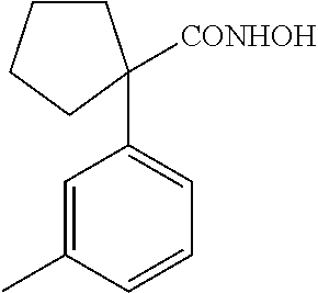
C1=C(C)C=CC=C1C1([CONHOH])CCCC1
